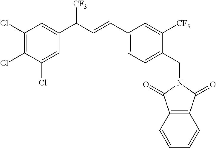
C12=C(C=CC=C1)C(=O)N(CC1=CC=C(C=CC(C3=CC(Cl)=C(Cl)C(Cl)=C3)[CF3])C=C1[CF3])C2=O
